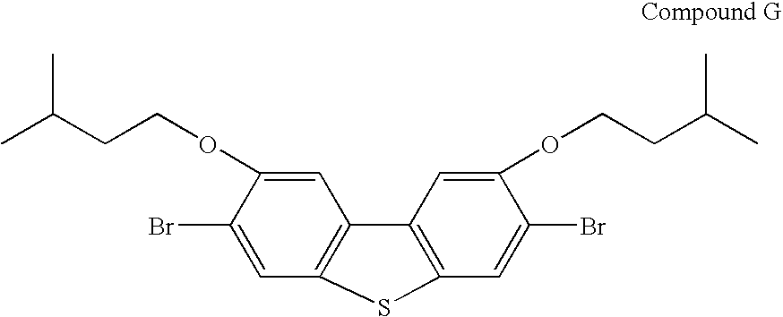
CC(CCOC1=CC2=C(C=C1Br)SC1=C2C=C(OCCC(C)C)C(Br)=C1)C
